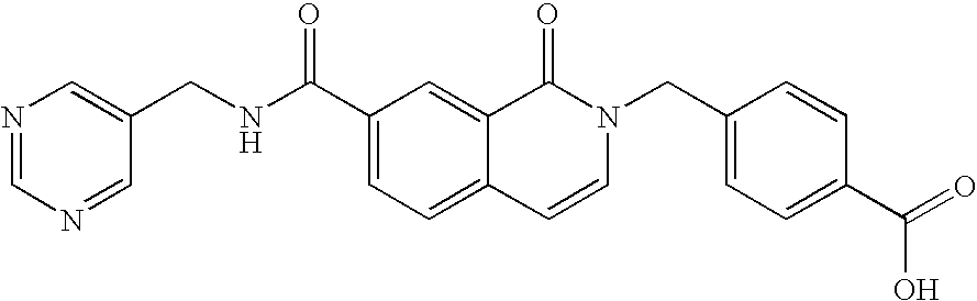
N1=CN=CC(CNC(C2=CC=C3C(=C2)C(=O)N(CC2=CC=C(C(=O)O)C=C2)C=C3)=O)=C1
